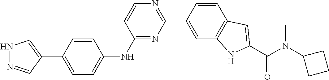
N1N=CC(C2=CC=C(NC3=NC(C4=CC5=C(C=C4)C=C(C(N(C)C4CCC4)=O)N5)=NC=C3)C=C2)=C1
